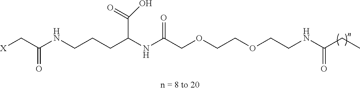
[X]CC(NCCCC(NC(COCCOCCNC(CC)=O)=O)C(=O)O)=O
